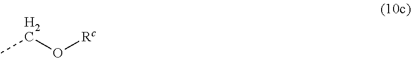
CCO[Rc]
